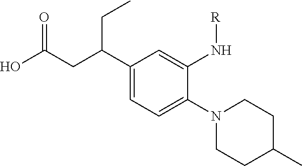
C1(N2CCC(C)CC2)=CC=C(C(CC(O)=O)CC)C=C1N[R]
